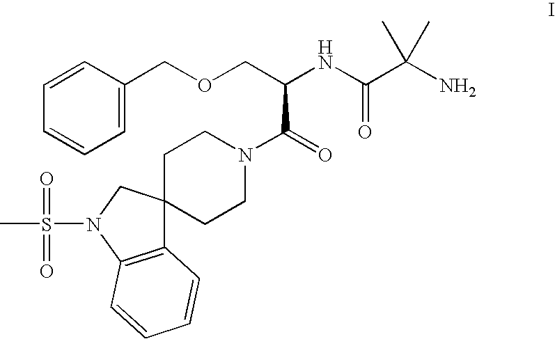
C1=CC=CC=C1COCC(NC(C(N)(C)C)=O)C(N1CCC2(CC1)C1=C(N(S(C)(=O)=O)C2)C=CC=C1)=O
